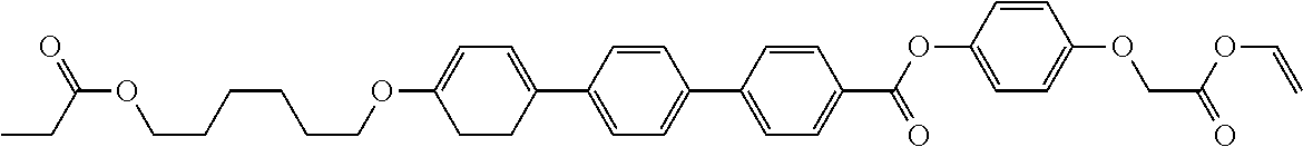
C1CC(C2=CC=C(C3=CC=C(C(=O)OC4=CC=C(OCC(OC=C)=O)C=C4)C=C3)C=C2)=CC=C1OCCCCCCOC(CC)=O
